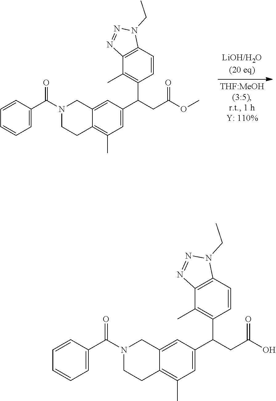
C12=CC(C(C3=C(C)C4=C(N(CC)N=N4)C=C3)CC(=O)OC)=CC(C)=C1CCN(C(C1=CC=CC=C1)=O)C2.C12=CC(C(C3=C(C)C4=C(N(CC)N=N4)C=C3)CC(=O)O)=CC(C)=C1CCN(C(C1=CC=CC=C1)=O)C2
